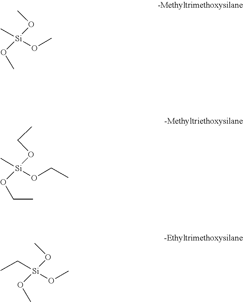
O(C)[Si](OC)(OC)C.O(CC)[Si](C)(OCC)OCC.O(C)[Si](OC)(OC)CC
